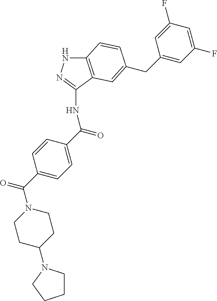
N1C2=C(C(NC(C3=CC=C(C(N4CCC(N5CCCC5)CC4)=O)C=C3)=O)=N1)C=C(CC1=CC(F)=CC(F)=C1)C=C2
